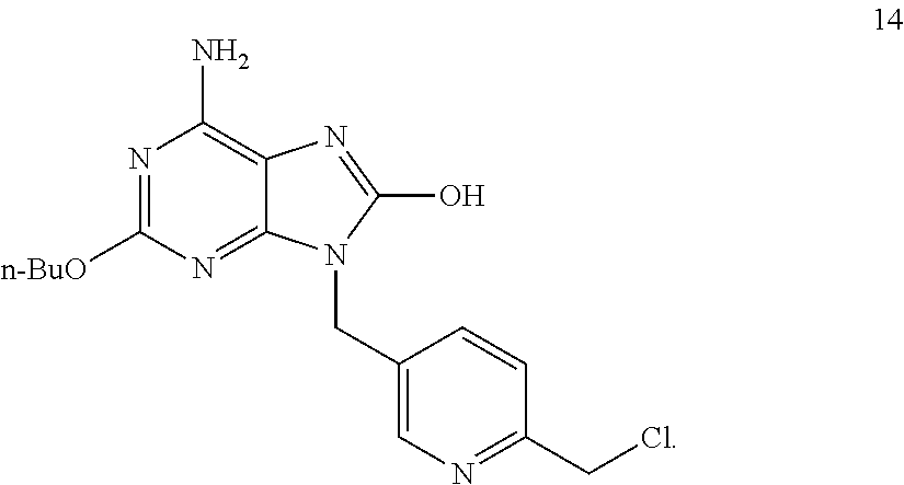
N1=C([n-BuO])N=C2C(=C1N)N=C(O)N2CC1=CN=C(CCl)C=C1
